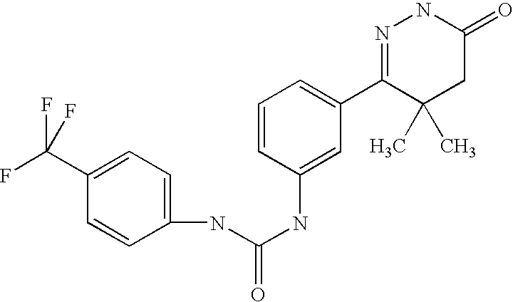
C1(C(F)(F)F)=CC=C(NC(NC2=CC(C3=NNC(=O)CC3(C)C)=CC=C2)=O)C=C1
